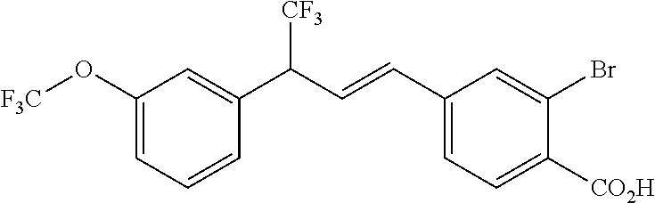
C1(C=CC(C2=CC(O[F3C])=CC=C2)[CF3])=CC=C([CO2H])C(Br)=C1
